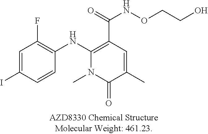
C1=C(C)C(=O)N(C)C(NC2=C(F)C=C(I)C=C2)=C1C(NOCCO)=O
